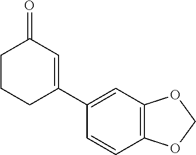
C1(C2=CC(=O)CCC2)=CC2=C(C=C1)OCO2
